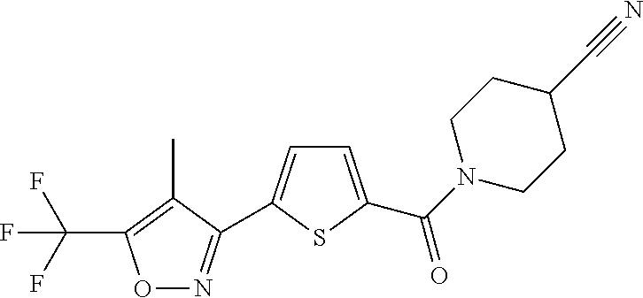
FC(F)(F)C1=C(C)C(C2=CC=C(C(=O)N3CCC(C#N)CC3)S2)=NO1
